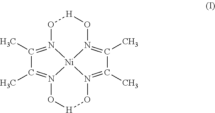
C1(C)=N2[Ni]34N(=C(C)C(C)=N3O[H]ON4=C1C)O[H]O2
